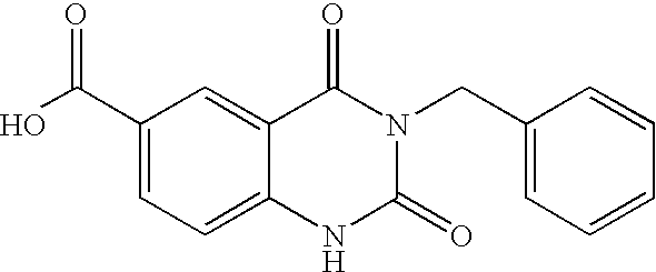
OC(C1=CC=C2C(=C1)C(=O)N(CC1=CC=CC=C1)C(=O)N2)=O
